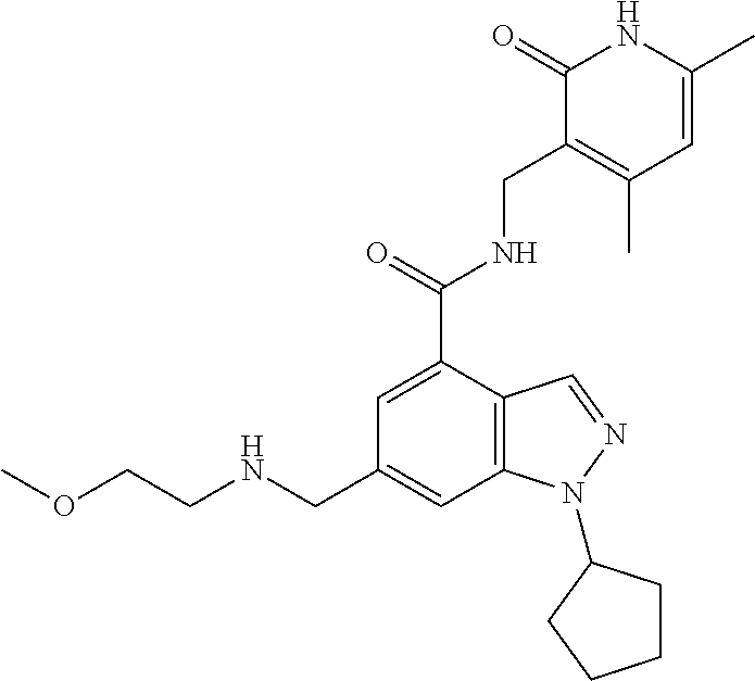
C12=C(C(C(NCC3=C(C)C=C(C)NC3=O)=O)=CC(CNCCOC)=C1)C=NN2C1CCCC1
